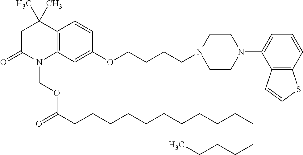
C1C(=O)N(COC(=O)CCCCCCCCCCCCCCCC)C2=C(C1(C)C)C=CC(OCCCCN1CCN(C3=CC=CC4=C3C=CS4)CC1)=C2
